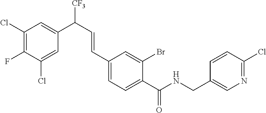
N(C(C1=CC=C(C=CC([CF3])C2=CC(Cl)=C(F)C(Cl)=C2)C=C1Br)=O)CC1=CN=C(Cl)C=C1
